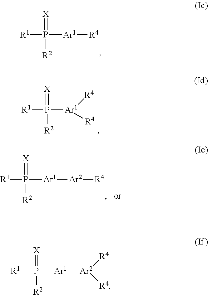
[X]=P([R2])([Ar1][R4])[R1].[X]=P([R2])([Ar1]([R4])[R4])[R1].[X]=P([R2])([Ar1][Ar2][R4])[R1].[X]=P([R2])([Ar1][Ar2]([R4])[R4])[R1]
